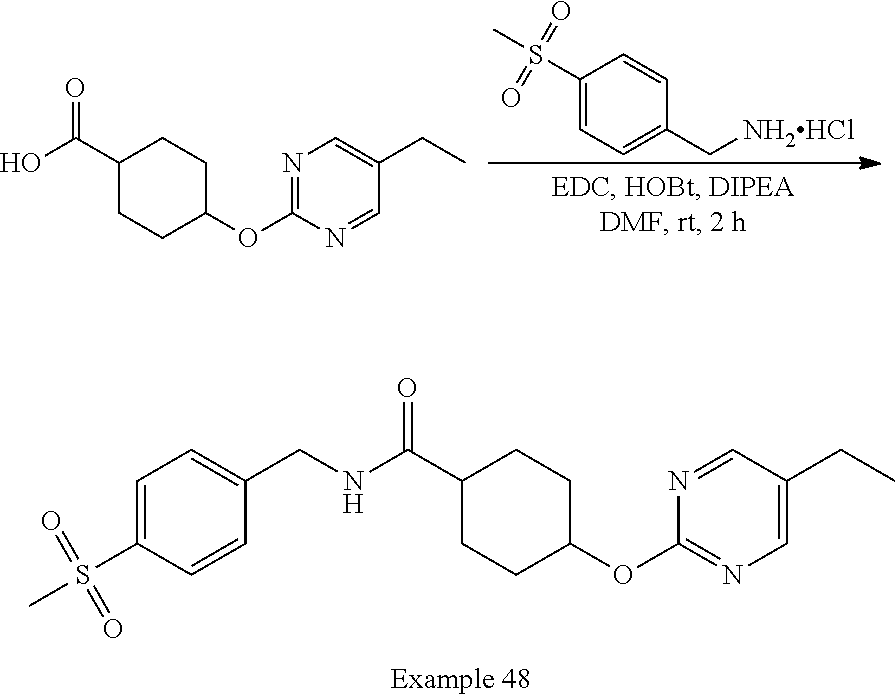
C1=C(S(C)(=O)=O)C=CC(CNC(C2CCC(OC3=NC=C(CC)C=N3)CC2)=O)=C1.C1(C(O)=O)CCC(OC2=NC=C(CC)C=N2)CC1.C1(S(C)(=O)=O)=CC=C(C[NH2HCl])C=C1
